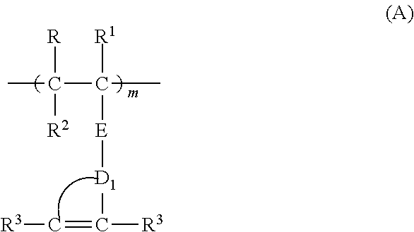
CC(C(C)([R1])[E][D1]C(=C[R3])[R3])([R])[R2].[m]
